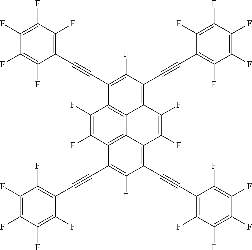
C1(F)=C(C#CC2=C(F)C(F)=C(F)C(F)=C2F)C2=C3C(=C1C#CC1=C(F)C(F)=C(F)C(F)=C1F)C(F)=C(F)C1=C(C#CC4=C(F)C(F)=C(F)C(F)=C4F)C(F)=C(C#CC4=C(F)C(F)=C(F)C(F)=C4F)C(=C31)C(F)=C2F
